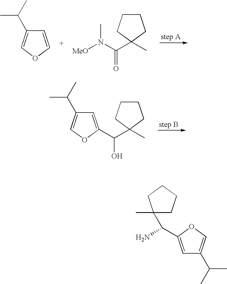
C1=COC=C1C(C)C.[MeO]N(C(C1(C)CCCC1)=O)C.C(C1(C)CCCC1)(O)C1=CC(C(C)C)=CO1.C1(C(C)C)=COC(C(C2(C)CCCC2)N)=C1
